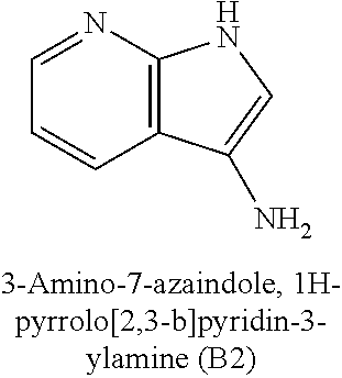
C1=NC2=C(C=C1)C(N)=CN2
